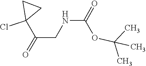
CC(OC(NCC(=O)C1(Cl)CC1)=O)(C)C
